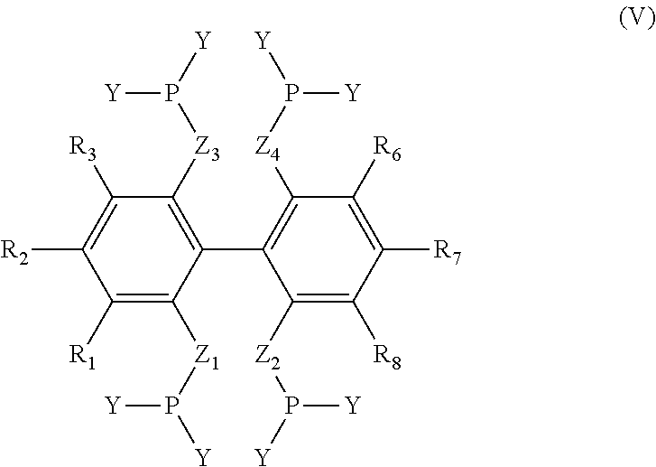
C1([R1])=C([Z1]P([Y])[Y])C(C2=C([Z4]P([Y])[Y])C([R6])=C([R7])C([R8])=C2[Z2]P([Y])[Y])=C([Z3]P([Y])[Y])C([R3])=C1[R2]
